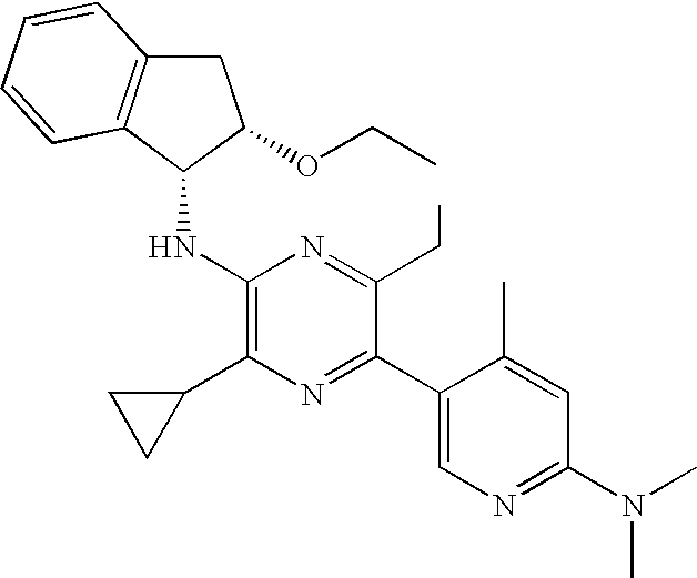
C1(N(C)C)=NC=C(C2=NC(C3CC3)=C(NC3C(OCC)CC4=C3C=CC=C4)N=C2CC)C(C)=C1
